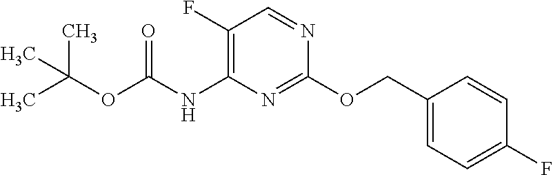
C1(F)=C(NC(OC(C)(C)C)=O)N=C(OCC2=CC=C(F)C=C2)N=C1
